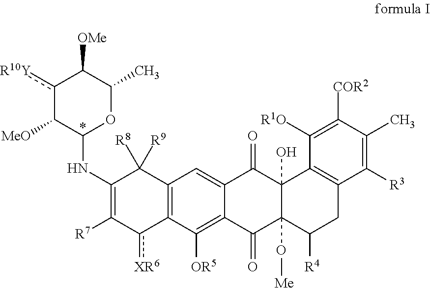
C12=C(C([OR5])=C3C(=C1)C(=O)C1(O)C(O[Me])(C3=O)C([R4])CC3=C1C([R1O])=C([COR2])C(C)=C3[R3])c([XR6])C([R7])=C(NC1OC(C)C([OMe])c([R10Y])C1[MeO])C2([R8])[R9]
